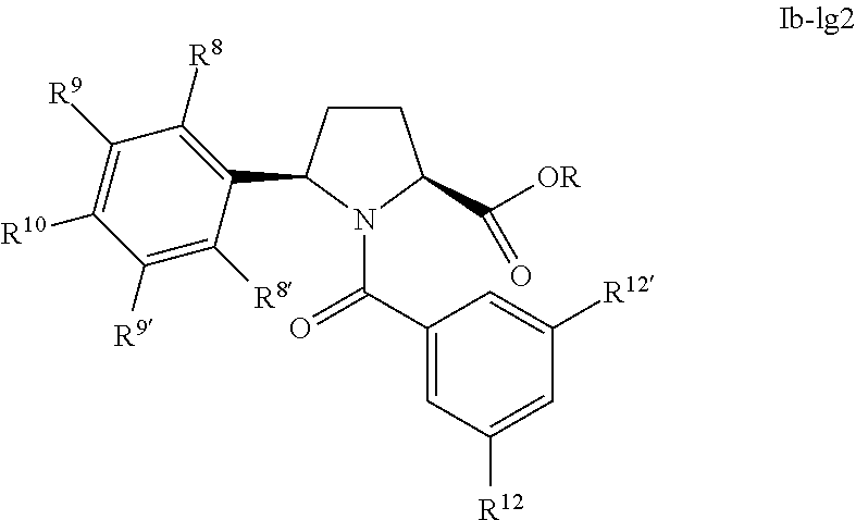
C1([R9])=C([R8])C(C2CCC(C([OR])=O)N2C(=O)C2=CC([R12])=CC([R12])=C2)=C([R8])C([R9])=C1[R10]
